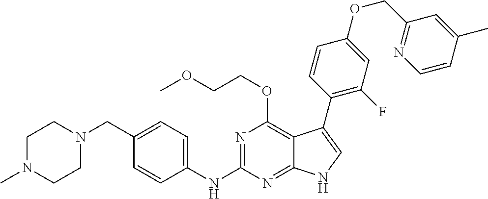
C1N(C)CCN(CC2=CC=C(NC3=NC(OCCOC)=C4C(=N3)NC=C4C3=C(F)C=C(OCC4=NC=CC(C)=C4)C=C3)C=C2)C1
